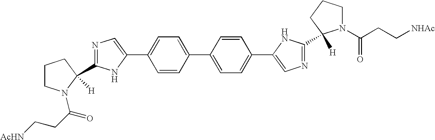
C1=CC(C2=CC=C(C3=CN=C(C4([H])N(C(=O)CC[NHAc])CCC4)N3)C=C2)=CC=C1C1=CN=C(C2([H])N(C(=O)CC[AcHN])CCC2)N1
